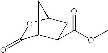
C1(=O)C2C(C(OC)=O)CC(O1)C2
